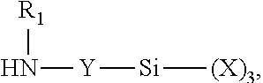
N([Y][Si][(X)3])[R1]
